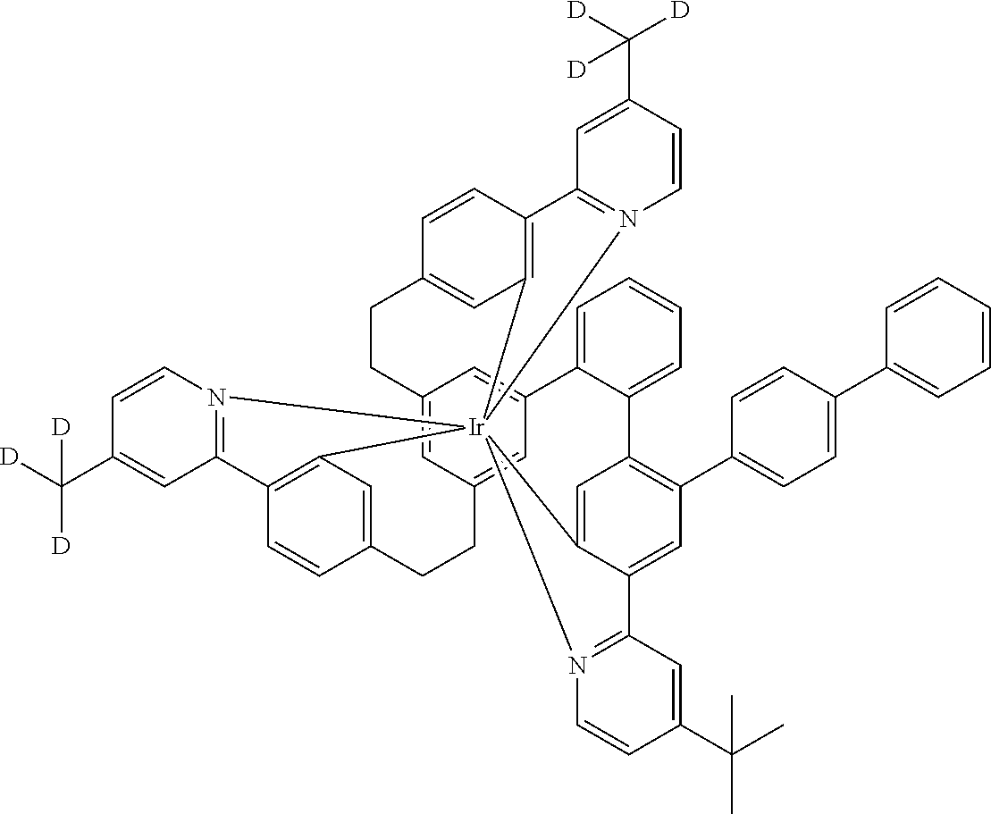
C12=CC3=CC(=C1)C1=CC=CC=C1C1=C(C4=CC=C(C5=CC=CC=C5)C=C4)C=C4C(=C1)[Ir]15(C6=C(C=CC(=C6)CC3)C3=N1C=CC(C([D])([D])[D])=C3)(C1=C(C=CC(=C1)CC2)C1=N5C=CC(C([D])([D])[D])=C1)N1=C4C=C(C(C)(C)C)C=C1
